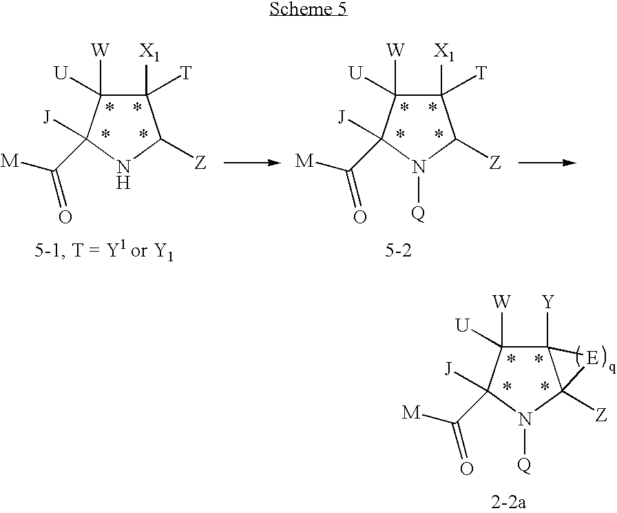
C1([X1])([T])C([W])([U])C(C([M])=O)([J])NC1[Z].C1([X1])([T])C([W])([U])C(C([M])=O)([J])N([Q])C1[Z].C12([Y])C([W])([U])C(C([M])=O)([J])N([Q])C1([Z])[E]2
